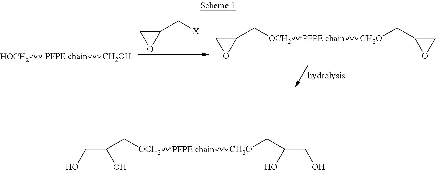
[HOCH2][PFPE chain][CH2OH].C1(C[X])CO1.C1(C[OCH2][PFPE chain][CH2O]CC2OC2)CO1.C(O)C(O)C[OCH2][PFPE chain][CH2O]CC(O)CO
